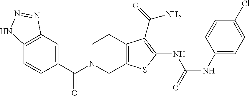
C12=C(C=CC(C(N3CC4=C(CC3)C(C(=O)N)=C(NC(NC3=CC=C(Cl)C=C3)=O)S4)=O)=C1)NN=N2
